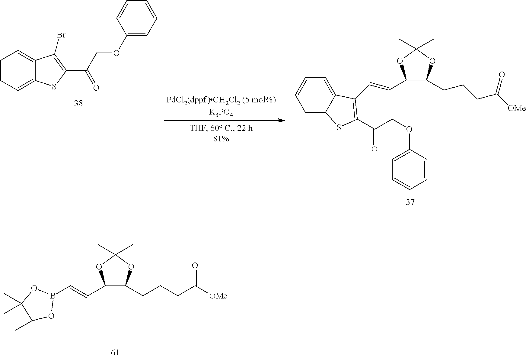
C(C1C(CCCC([OMe])=O)OC(C)(C)O1)=CB1OC(C)(C)C(C)(C)O1.C1=CC=C2C(=C1)C(Br)=C(C(COC1=CC=CC=C1)=O)S2.C(COC1=CC=CC=C1)(=O)C1=C(C=CC2C(CCCC([OMe])=O)OC(C)(C)O2)C2=CC=CC=C2S1
